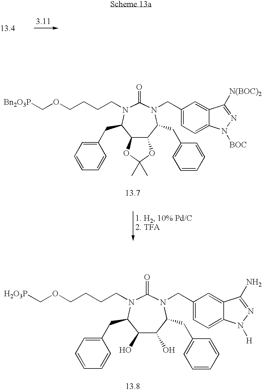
C1(CC2C3C(C(CC4=CC=CC=C4)N(CC4=CC=C5C(=C4)C([N(BOC)2])=NN5[BOC])C(=O)N2CCCCOC[Bn2O3P])OC(C)(C)O3)=CC=CC=C1.C1(CC2C(O)C(O)C(CC3=CC=CC=C3)N(CC3=CC=C4C(=C3)C(N)=NN4[H])C(=O)N2CCCCOC[H2O3P])=CC=CC=C1
